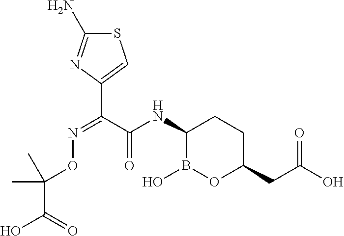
C(C(NC1B(O)OC(CC(O)=O)CC1)=O)(C1=CSC(N)=N1)=NOC(C(O)=O)(C)C
